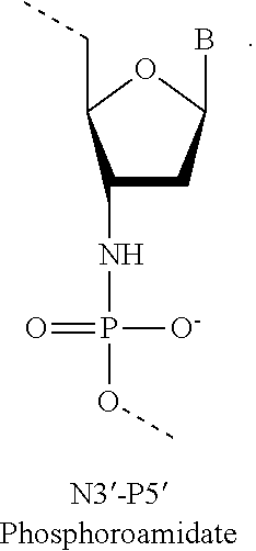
C1(NP(=O)([O-])OC)CC(B)OC1CC
